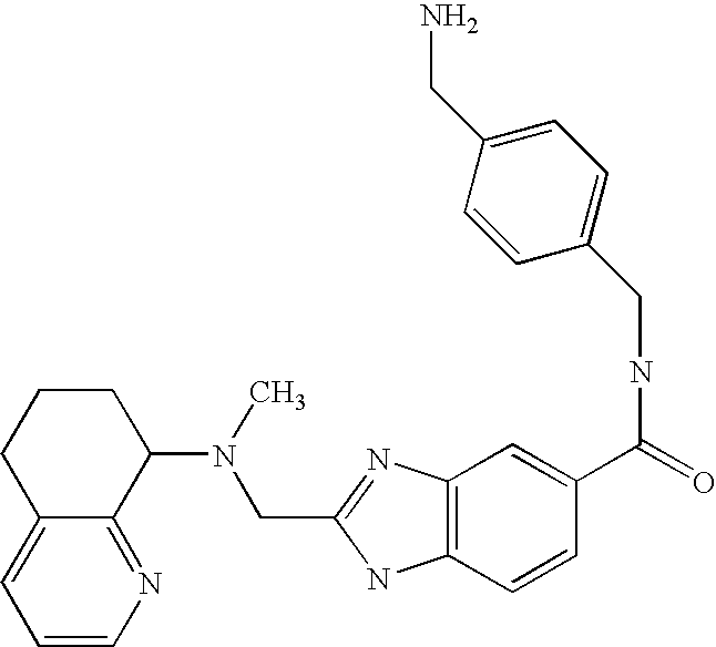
C1=CN=C2C(=C1)CCCC2N(CC1=NC2=C(N1)C=CC(C(NCC1=CC=C(CN)C=C1)=O)=C2)C
